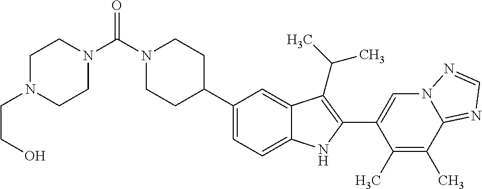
C(=O)(N1CCC(C2=CC=C3C(=C2)C(C(C)C)=C(C2=CN4C(=NC=N4)C(C)=C2C)N3)CC1)N1CCN(CCO)CC1
